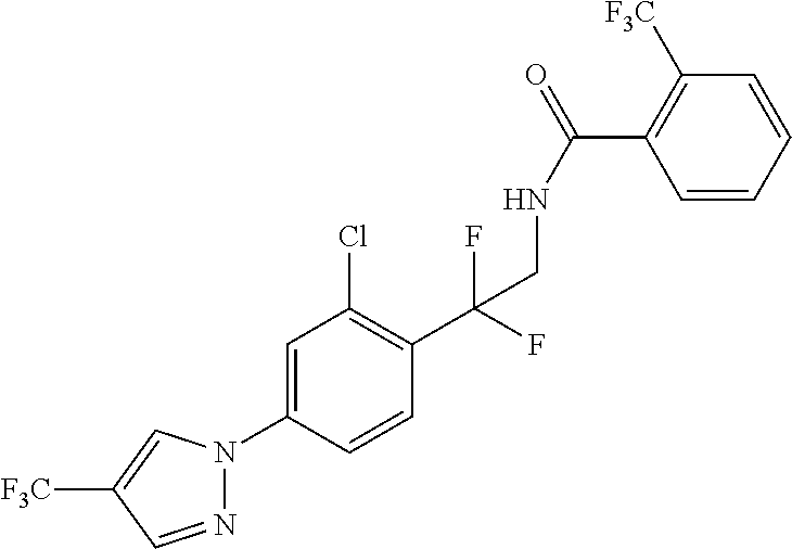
C(F)(C1=C(Cl)C=C(N2N=CC([F3C])=C2)C=C1)(F)CNC(C1=C([F3C])C=CC=C1)=O
